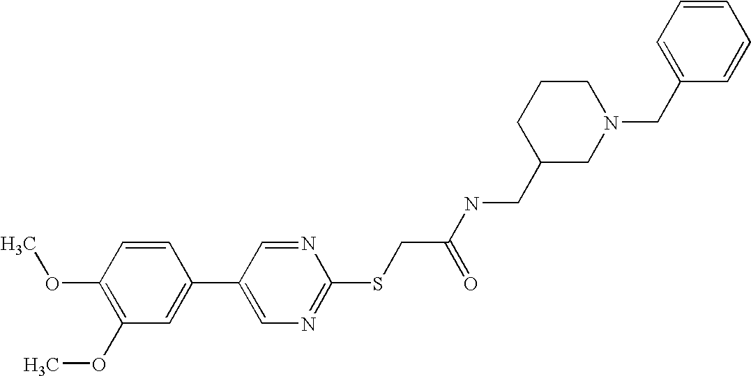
C1(OC)=C(OC)C=CC(C2=CN=C(SCC(NCC3CN(CC4=CC=CC=C4)CCC3)=O)N=C2)=C1
